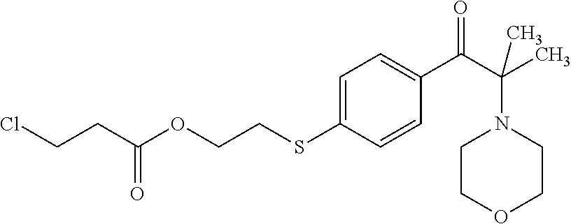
C1=C(SCCOC(CCCl)=O)C=CC(C(C(C)(N2CCOCC2)C)=O)=C1
